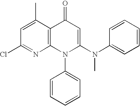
C1=C(C)C2=C(N=C1Cl)N(C1=CC=CC=C1)C(N(C1=CC=CC=C1)C)=CC2=O
